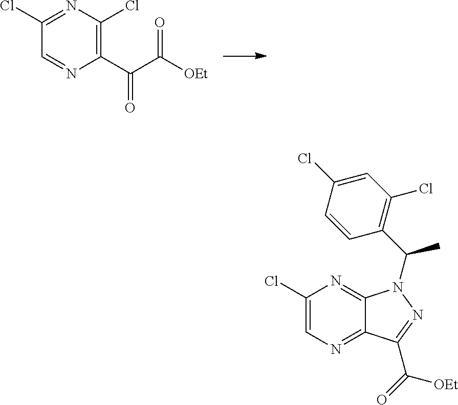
C1(Cl)=NC(Cl)=C(C(C([OEt])=O)=O)N=C1.C1(Cl)=CN=C2C(=N1)N(C(C1=C(Cl)C=C(Cl)C=C1)C)N=C2C(=O)[OEt]
